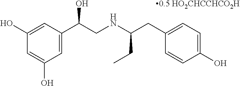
C1=C(C(CNC(CC2=CC=C(O)C=C2)CC)O)C=C(O)C=C1O.[0.5 HO2CHCCHCO2H]
